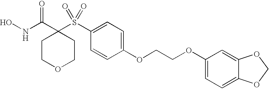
N(C(C1(S(C2=CC=C(OCCOC3=CC=C4C(=C3)OCO4)C=C2)(=O)=O)CCOCC1)=O)O
